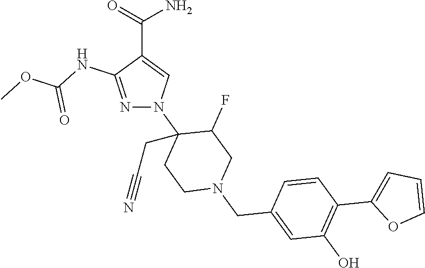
N1=C(NC(OC)=O)C(C(=O)N)=CN1C1(CC#N)CCN(CC2=CC(O)=C(C3=CC=CO3)C=C2)CC1F
